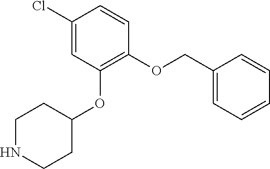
C1(Cl)=CC(OC2CCNCC2)=C(OCC2=CC=CC=C2)C=C1
